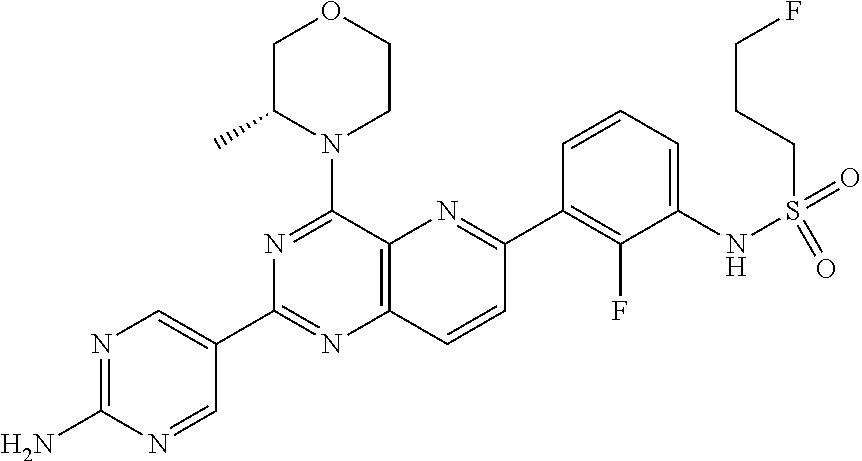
N1=C(N)N=CC(C2=NC3=C(C(N4CCOCC4C)=N2)N=C(C2=C(F)C(NS(=O)(=O)CCCF)=CC=C2)C=C3)=C1
